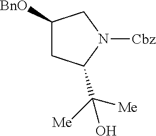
C1([BnO])CC(C([Me])([Me])O)N([Cbz])C1
